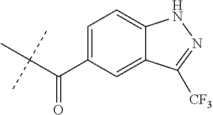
C(C(C1=CC=C2C(=C1)C([CF3])=NN2)=O)(C)(C)C
